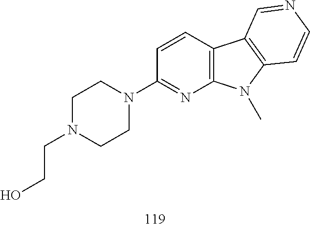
C1N(CCO)CCN(C2=NC3=C(C=C2)C2=C(N3C)C=CN=C2)C1
